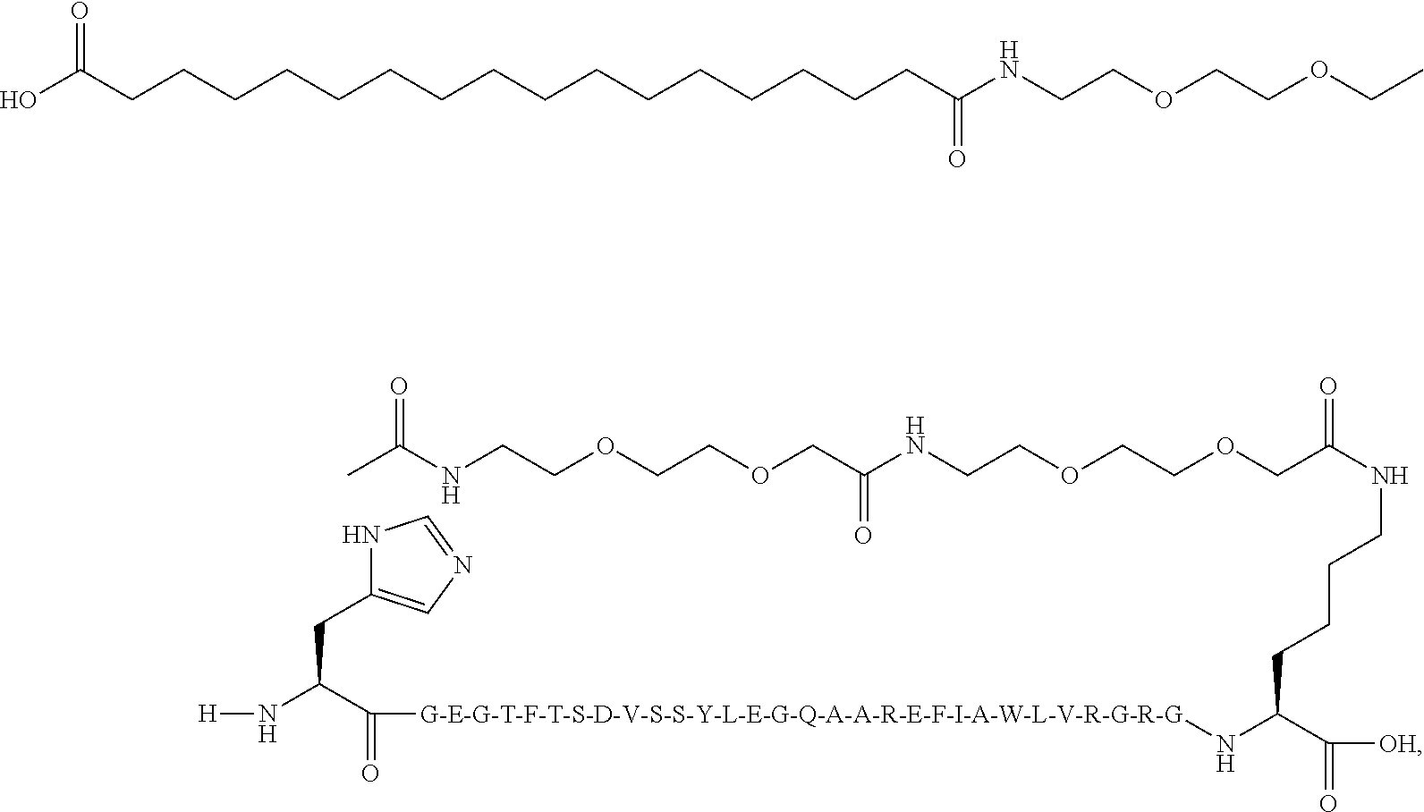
OC(CCCCCCCCCCCCCCCCC(NCCOCCOCC)=O)=O.N1C(CC(N[H])C([G-E-G-T-F-T-S-D-V-S-S-Y-L-E-G-Q-A-A-R-E-F-I-A-W-L-V-R-G-R-G]NC(C([OH])=O)CCCCNC(COCCOCCNC(COCCOCCNC(C)=O)=O)=O)=O)=CN=C1
